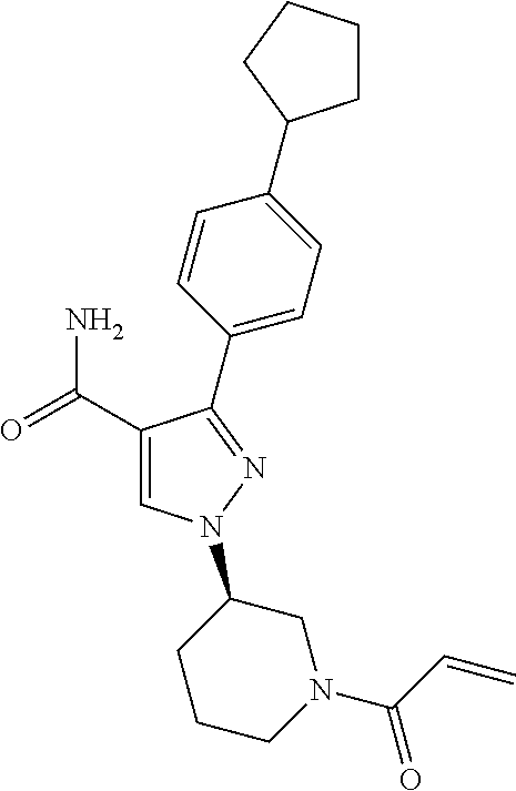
C1(C(=O)N)=CN(C2CCCN(C(C=C)=O)C2)N=C1C1=CC=C(C2CCCC2)C=C1
